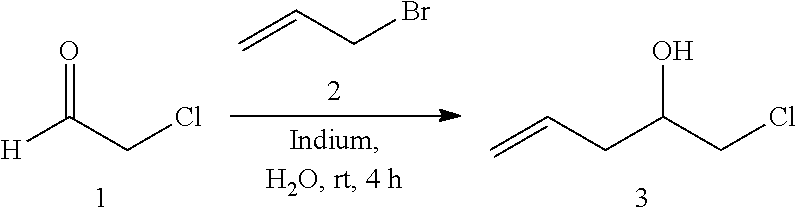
C=CCBr.O=C(CCl)[H].OC(CCl)CC=C
